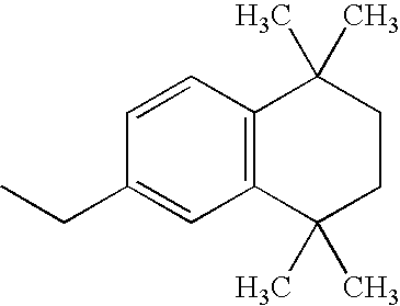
C1=CC2=C(C=C1CC)C(C)(C)CCC2(C)C
